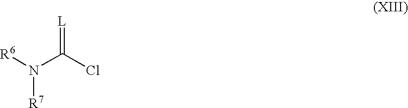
[R6]N([R7])C(Cl)=[L]
